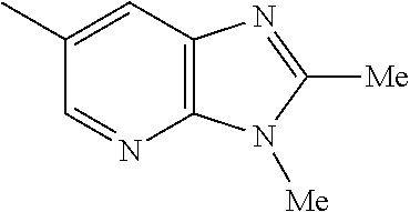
C12=C(C=C(C)C=N1)N=C([Me])N2[Me]
